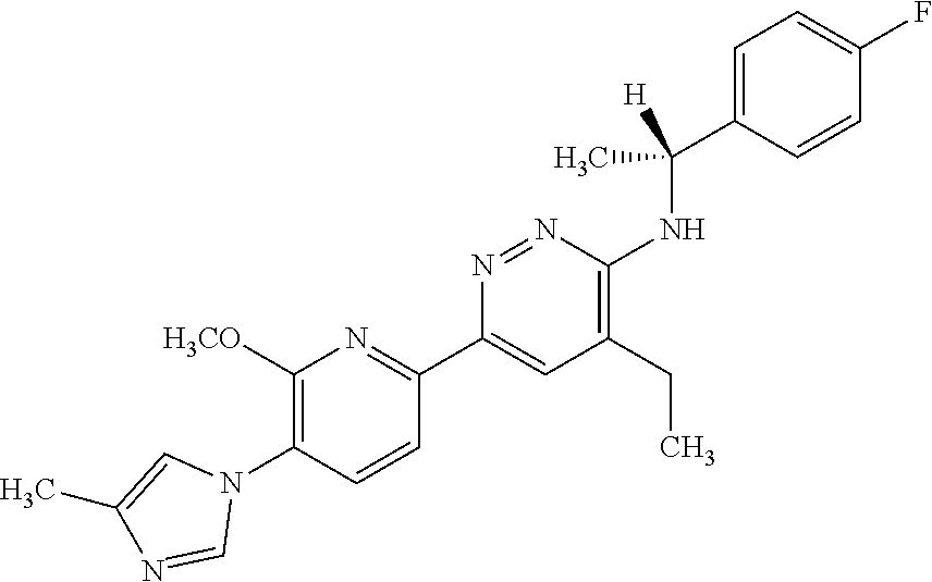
C1([H3CO])=C(N2C=C(C)N=C2)C=CC(C2=CC(CC)=C(NC(C3=CC=C(F)C=C3)(C)[H])N=N2)=N1
